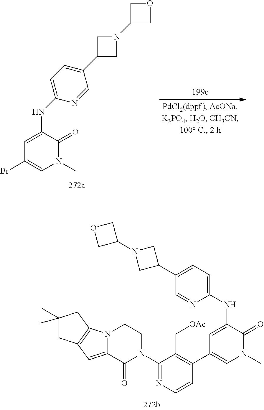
C1(N2CCN3C(=CC4=C3CC(C)(C)C4)C2=O)=NC=CC(C2=CN(C)C(=O)C(NC3=CC=C(C4CN(C5COC5)C4)C=N3)=C2)=C1C[OAc].C1=C(NC2=CC=C(C3CN(C4COC4)C3)C=N2)C(=O)N(C)C=C1Br
